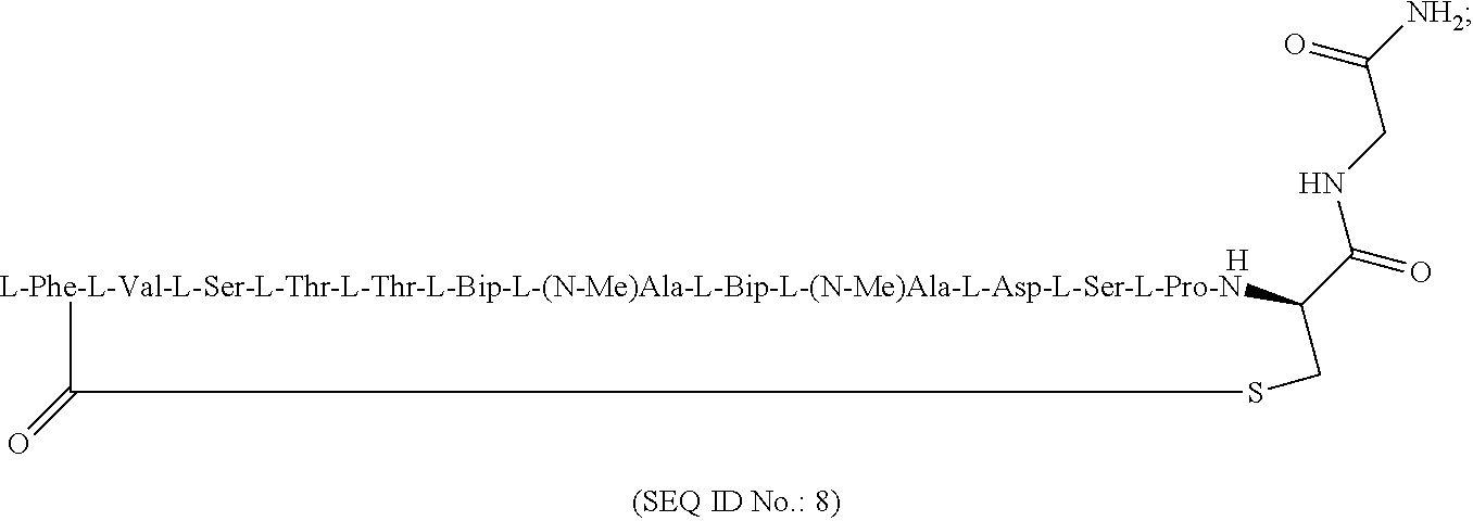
[L-Phe-L-Val-L-Ser-L-Thr-L-Thr-L-Bip-L-(N-Me)Ala-L-Bip-L-(N-Me)Ala-L-Asp-L-Ser-L-Pro-N]1C(C(=O)NCC([NH2])=O)CSC1=O.[H]
